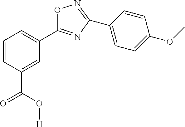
O1C(C2=CC=CC(C(=O)O[H])=C2)=NC(C2=CC=C(OC)C=C2)=N1
